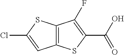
C12=C(SC(C(O)=O)=C1F)C=C(Cl)S2
